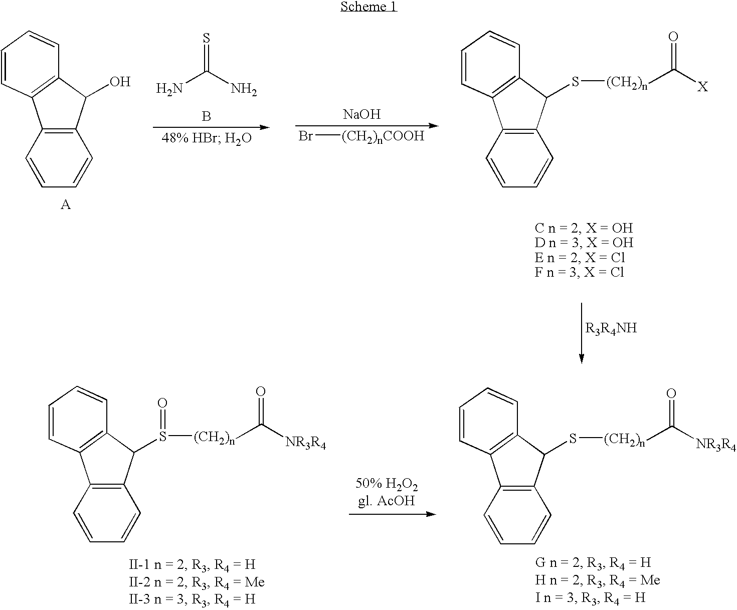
NC(N)=S.B.[NaOH].Br[(CH2)nCOOH].C12=C(C=CC=C1)C1=C(C2S[(CH2)n]C([X])=O)C=CC=C1.C12=C(C=CC=C1)C1=C(C2O)C=CC=C1.C12=C(C=CC=C1)C1=C(C2S[(CH2)n]C([NR3R4])=O)C=CC=C1.C12=C(C=CC=C1)C1=C(C2S([(CH2)n]C([NR3R4])=O)=O)C=CC=C1
